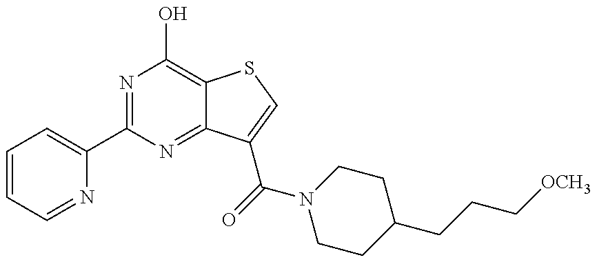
C1=CC=NC(C2=NC(O)=C3C(=N2)C(C(N2CCC(CCC[OCH3])CC2)=O)=CS3)=C1
